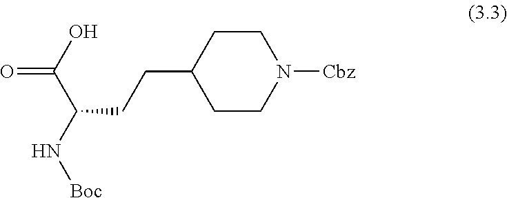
O=C(O)C(N[Boc])CCC1CCN([Cbz])CC1
